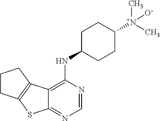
C1CC2=C(C1)C1=C(NC3CCC([N+](C)(C)[O-])CC3)N=CN=C1S2
